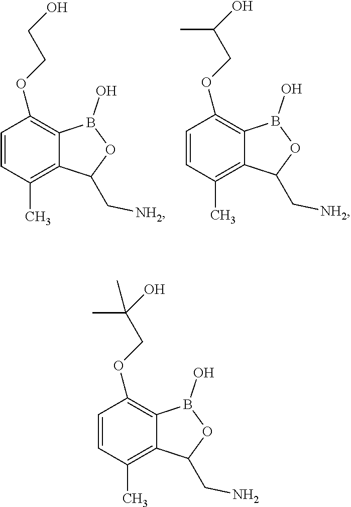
C1=CC(OCCO)=C2C(=C1C)C(C[NH2])OB2O.C1=CC(OCC(O)C)=C2C(=C1C)C(C[NH2])OB2O.C1=CC(OCC(O)(C)C)=C2C(=C1C)C(CN)OB2O
